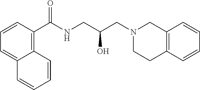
C1(C(NCC(CN2CC3=C(CC2)C=CC=C3)O)=O)=C2C(=CC=C1)C=CC=C2
